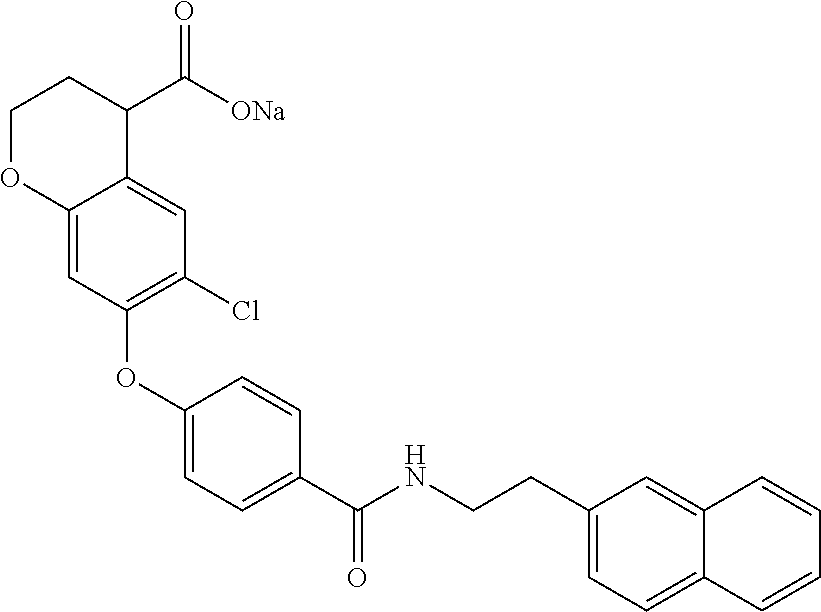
C1(OC2=C(Cl)C=C3C(=C2)OCCC3C([ONa])=O)=CC=C(C(NCCC2=CC=C3C(=C2)C=CC=C3)=O)C=C1
